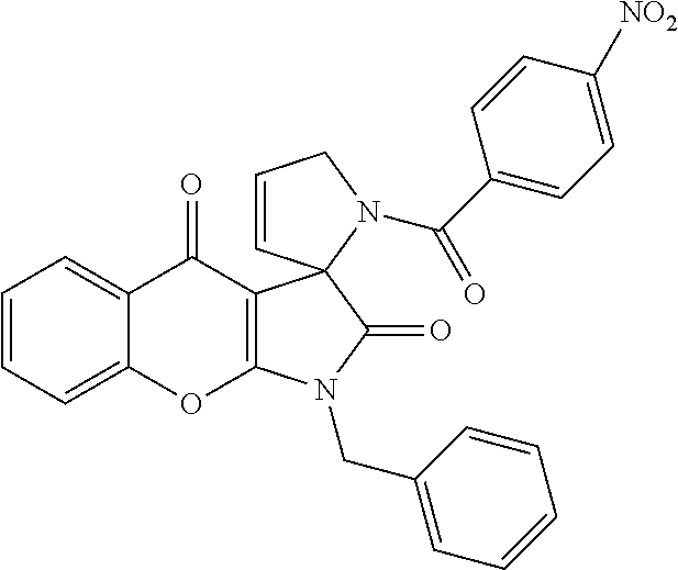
C1=CC=C2C(=C1)C(=O)C1=C(O2)N(CC2=CC=CC=C2)C(=O)C12C=CCN2C(C1=CC=C([NO2])C=C1)=O
